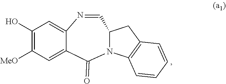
N12C(CC3=C1C=CC=C3)C=NC1=CC(O)=C([MeO])C=C1C2=O
